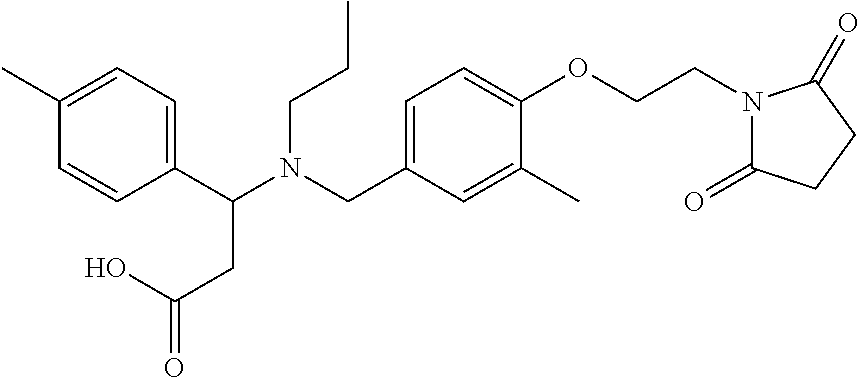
C1(C(N(CC2=CC=C(OCCN3C(=O)CCC3=O)C(C)=C2)CCC)CC(=O)O)=CC=C(C)C=C1
